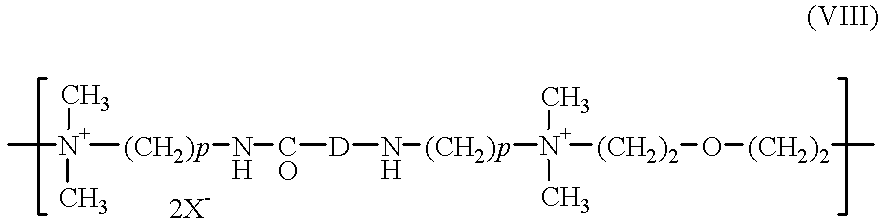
[N+]([(CH2)p]N[CO][D]N[(CH2)p][N+]([(CH2)2]O[(CH2)2]C)(C)C)(C)(C)C
